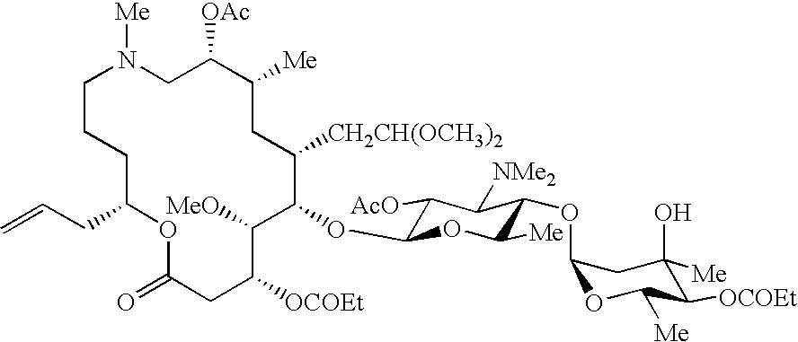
[Me]N1CC([OAc])C([Me])CC([CH2CH(OCH3)2])C(OC2C([AcO])C([NMe2])C(OC3OC([Me])C([OCOEt])C(O)([Me])C3)C([Me])O2)C([MeO])C([OCOEt])CC(=O)OC(CC=C)CCC1
